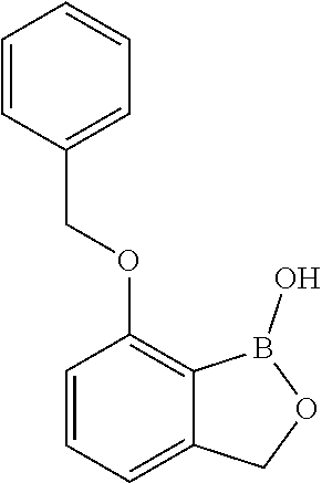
C1=CC=C2C(=C1OCC1=CC=CC=C1)B(O)OC2
